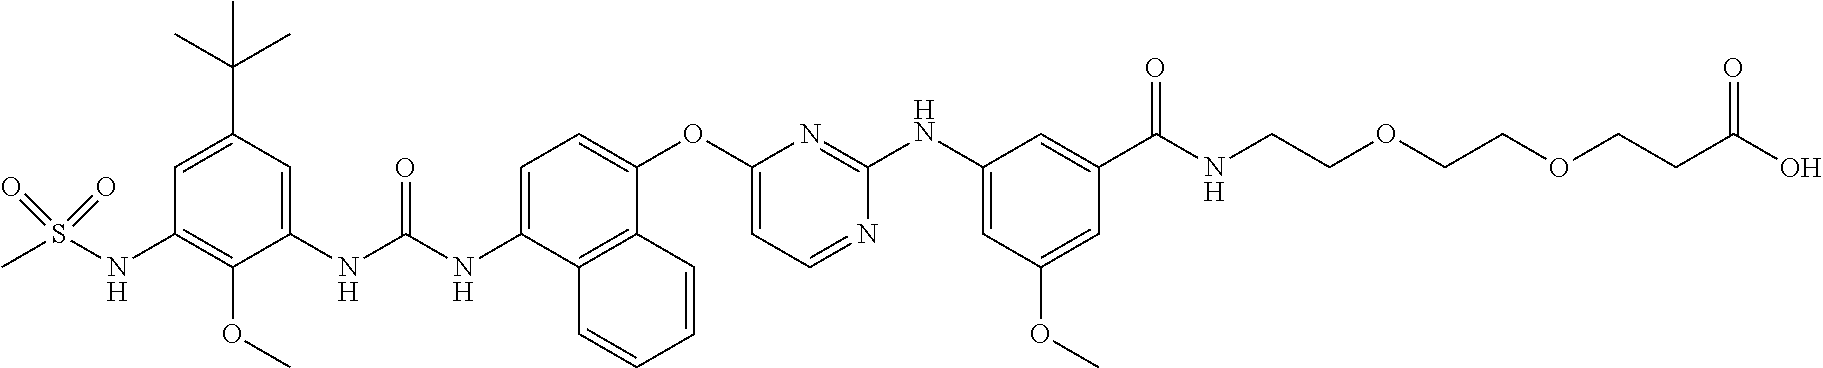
C1(NC(NC2=CC=C(OC3=CC=NC(NC4=CC(OC)=CC(C(NCCOCCOCCC(O)=O)=O)=C4)=N3)C3=C2C=CC=C3)=O)=CC(C(C)(C)C)=CC(NS(C)(=O)=O)=C1OC
